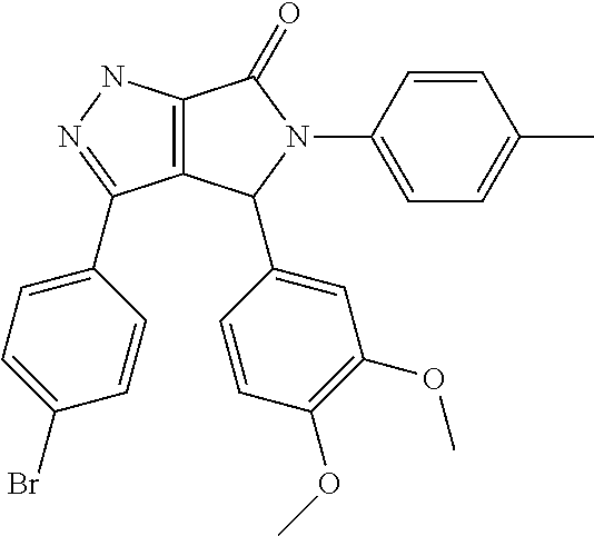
C12=C(NN=C1C1=CC=C(Br)C=C1)C(=O)N(C1=CC=C(C)C=C1)C2C1=CC(OC)=C(OC)C=C1
